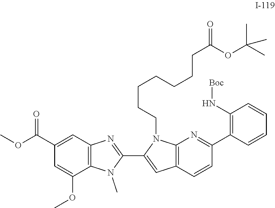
N(C1=C(C2=NC3=C(C=C(C4=NC5=C(N4C)C(OC)=CC(C(OC)=O)=C5)N3CCCCCCCC(OC(C)(C)C)=O)C=C2)C=CC=C1)[Boc]
